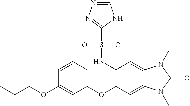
C1=CC=C(OC2=C(NS(C3=NN=CN3)(=O)=O)C=C3C(=C2)N(C)C(=O)N3C)C=C1OCCC
